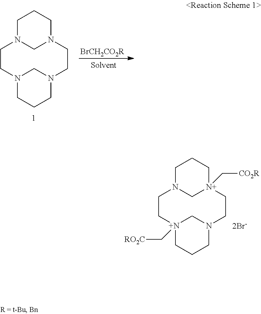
C1N2CN(CC1)CCN1CN(CC2)CCC1.[BrCH2CO2R].C1N2C[N+](C[CO2R])(CC1)CCN1C[N+](C[RO2C])(CC2)CCC1
